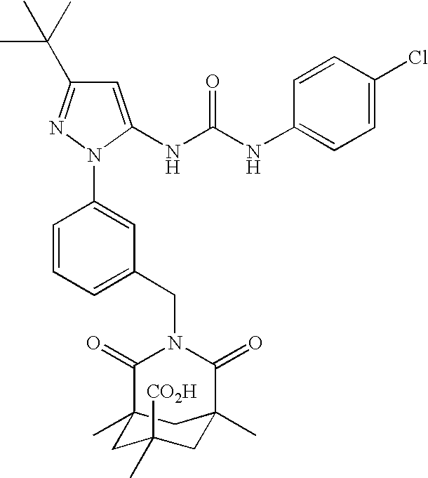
C1=C(NC(NC2=CC=C(Cl)C=C2)=O)N(C2=CC(CN3C(=O)C4(C)CC([CO2H])(C)CC(C)(C3=O)C4)=CC=C2)N=C1C(C)(C)C
